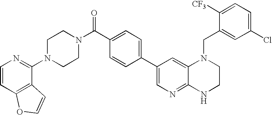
C1(N2CCN(C(C3=CC=C(C4=CN=C5C(=C4)N(CC4=CC(Cl)=CC=C4[CF3])CCN5)C=C3)=O)CC2)=NC=CC2=C1C=CO2
